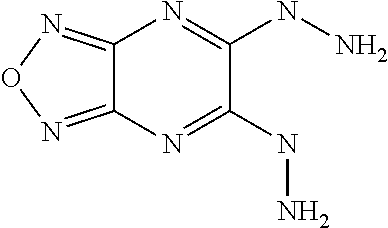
C12=NON=C1N=C(NN)C(NN)=N2
